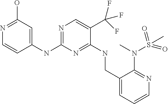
C1(NC2=NC=C(C(F)(F)F)C(NCC3=CC=CN=C3N(S(C)(=O)=O)C)=N2)=CC(O)=NC=C1
